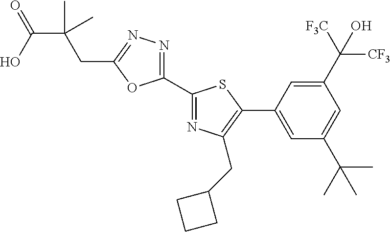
C1(C2=NC(CC3CCC3)=C(C3=CC(C(C)(C)C)=CC(C([F3C])([CF3])O)=C3)S2)=NN=C(CC(C)(C(O)=O)C)O1
